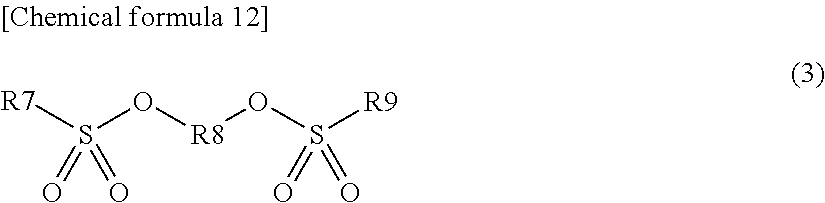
[R7]S(O[R8]OS([R9])(=O)=O)(=O)=O
